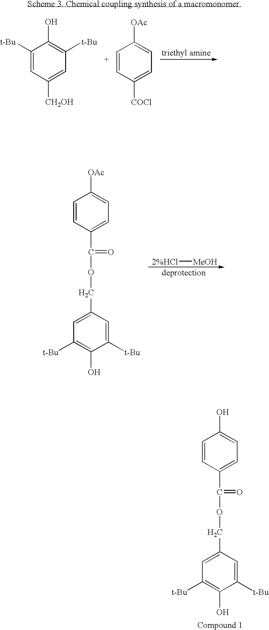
C1([t-Bu])=CC([CH2OH])=CC([t-Bu])=C1O.C1=CC([COCl])=CC=C1[OAc].C1(C(=O)OCC2=CC([t-Bu])=C(O)C([t-Bu])=C2)=CC=C(O)C=C1.C1=CC(C(=O)OCC2=CC([t-Bu])=C(O)C([t-Bu])=C2)=CC=C1[OAc].[2%HCl][MeOH]
